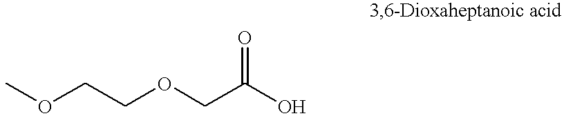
COCCOCC(O)=O
